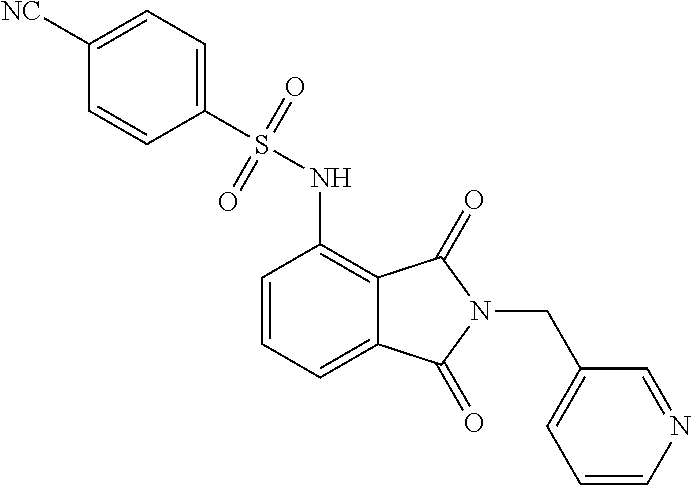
C1=CC=C2C(=C1NS(C1=CC=C([NC])C=C1)(=O)=O)C(=O)N(CC1=CC=CN=C1)C2=O
